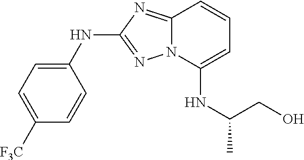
C1(NC2=NN3C(=N2)C=CC=C3NC(CO)C)=CC=C([F3C])C=C1
